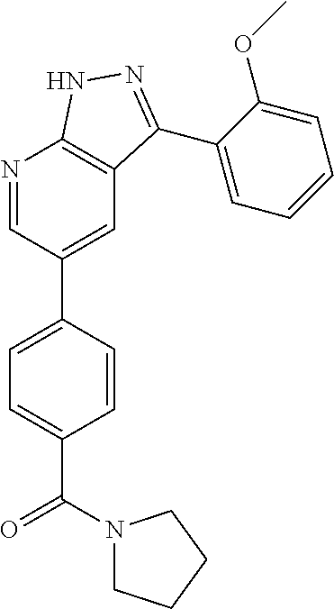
N1=CC(C2=CC=C(C(N3CCCC3)=O)C=C2)=CC2=C1NN=C2C1=CC=CC=C1OC
